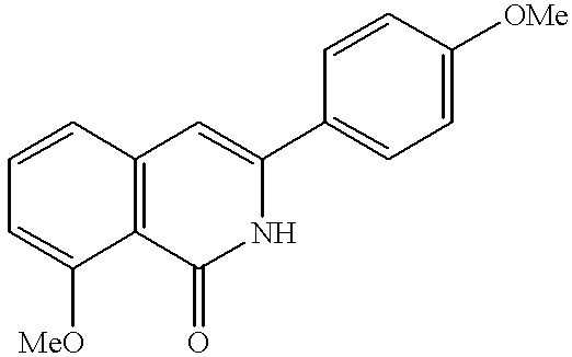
C1=CC2=C(C([MeO])=C1)C(=O)NC(C1=CC=C([OMe])C=C1)=C2
